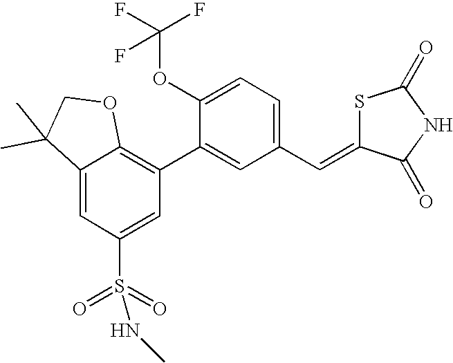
C1(C2=C3C(=CC(S(=O)(=O)NC)=C2)C(C)(C)CO3)=CC(C=C2SC(=O)NC2=O)=CC=C1OC(F)(F)F
